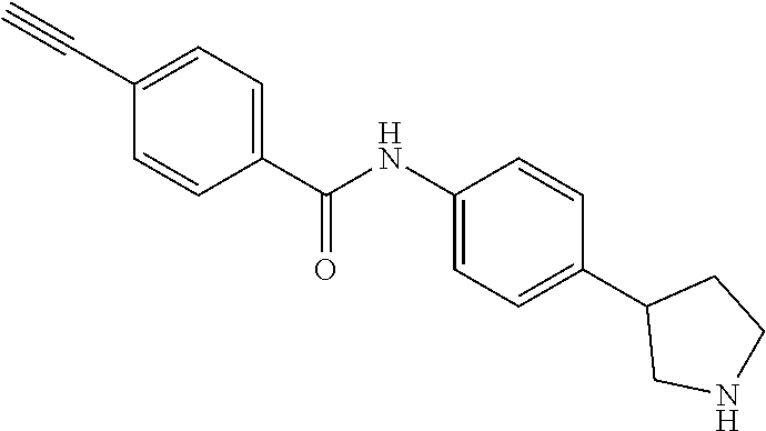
C1(NC(=O)C2=CC=C(C#C)C=C2)=CC=C(C2CNCC2)C=C1
